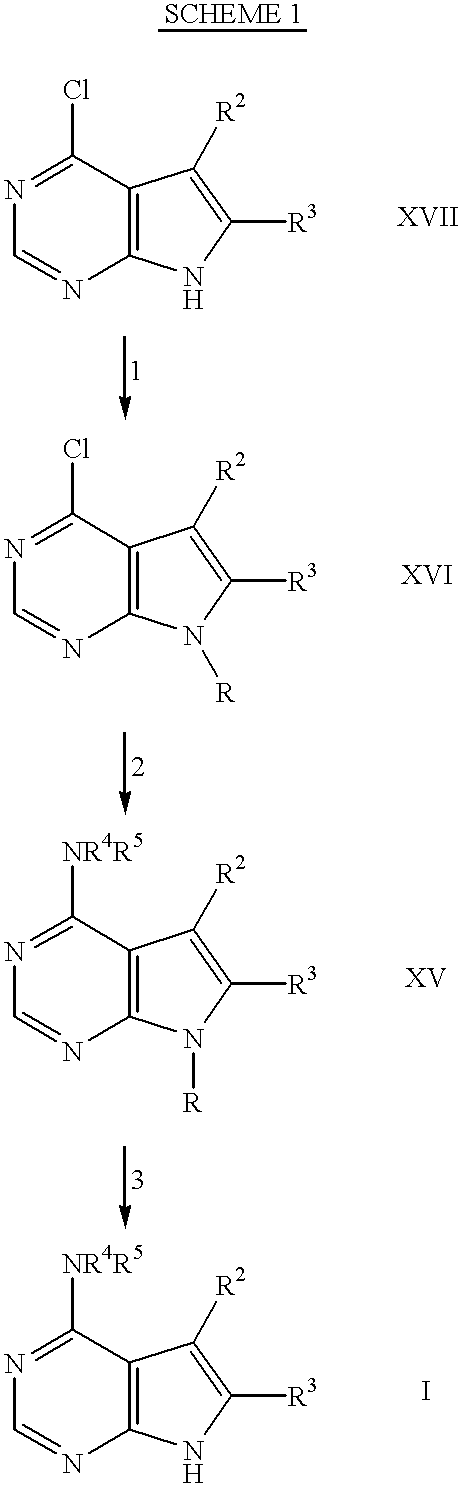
N1=C(Cl)C2=C(N=C1)NC([R3])=C2[R2].N1=C(Cl)C2=C(N=C1)N([R])C([R3])=C2[R2].N1=C([NR4R5])C2=C(N=C1)N([R])C([R3])=C2[R2].N1=C([NR4R5])C2=C(N=C1)NC([R3])=C2[R2]
